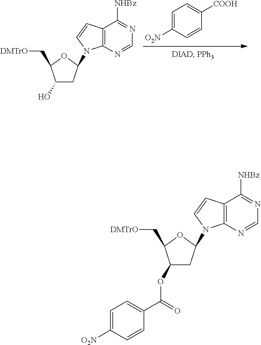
C12=C(N=CN=C1[NHBz])N(C1CC(OC(C3=CC=C([O2N])C=C3)=O)C(C[DMTrO])O1)C=C2.C12=C(N=CN=C1[NHBz])N(C1CC(O)C(C[DMTrO])O1)C=C2.C1=C([O2N])C=CC([COOH])=C1
